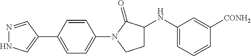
C1(C2=CNN=C2)=CC=C(N2C(=O)C(NC3=CC=CC([CONH2])=C3)CC2)C=C1
